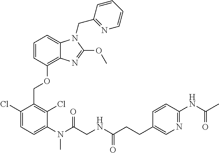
C1(Cl)=CC=C(N(C(=O)CNC(=O)CCC2=CN=C(NC(C)=O)C=C2)C)C(Cl)=C1COC1=C2C(=CC=C1)N(CC1=NC=CC=C1)C(OC)=N2
